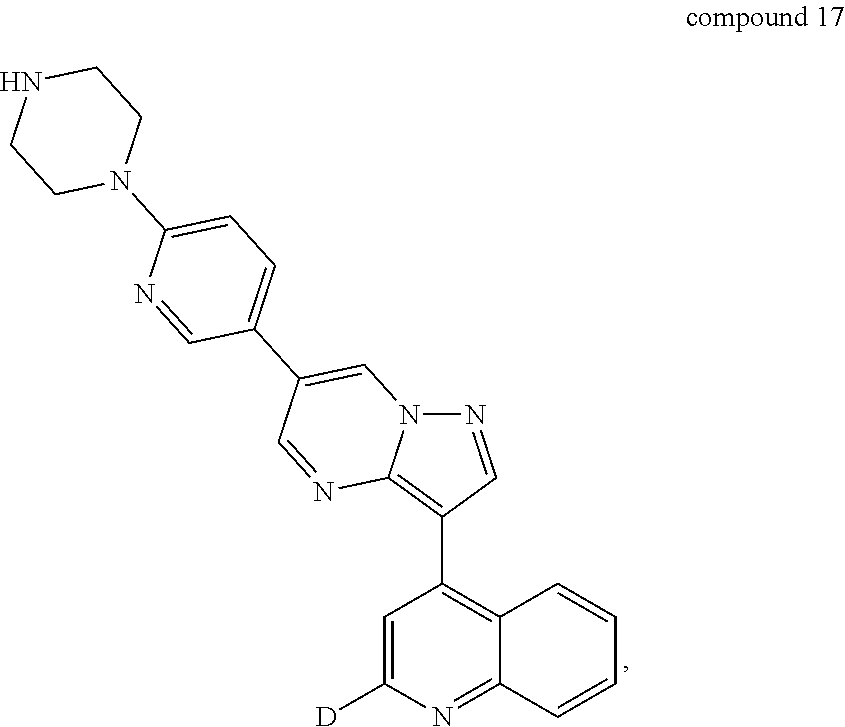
N1=CC(C2=C3C(=NC([D])=C2)C=CC=C3)=C2N1C=C(C1=CC=C(N3CCNCC3)N=C1)C=N2
